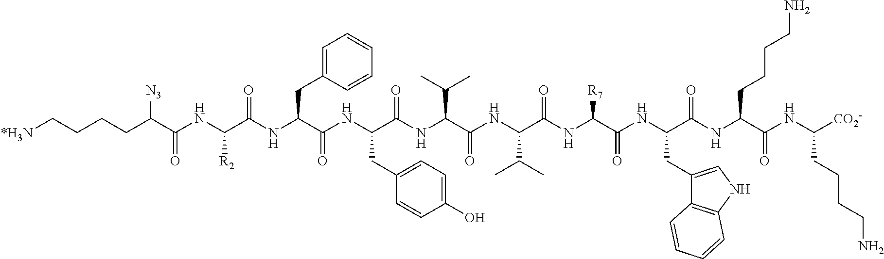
[*H3N]CCCCC(C(NC(C(NC(C(NC(C(NC(C(NC(C(NC(C(NC(C(NC(C(NC([CO2-])CCCCN)=O)CCCCN)=O)CC1=CNC2=C1C=CC=C2)=O)[R7])=O)C(C)C)=O)C(C)C)=O)CC1=CC=C(O)C=C1)=O)CC1=CC=CC=C1)=O)[R2])=O)[N3]
